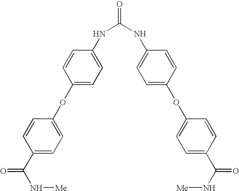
C1(OC2=CC=C(C(N[Me])=O)C=C2)=CC=C(NC(=O)NC2=CC=C(OC3=CC=C(C(N[Me])=O)C=C3)C=C2)C=C1
